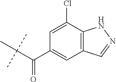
C(C(C)(C)C)(C1=CC2=C(C(Cl)=C1)NN=C2)=O
